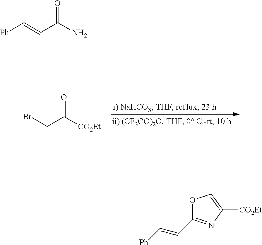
[Ph]C=CC(N)=O.BrCC([CO2Et])=O.O1C(C=C[Ph])=NC([CO2Et])=C1
